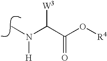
N(C)(C(C(O[R4])=O)[W3])[H]
